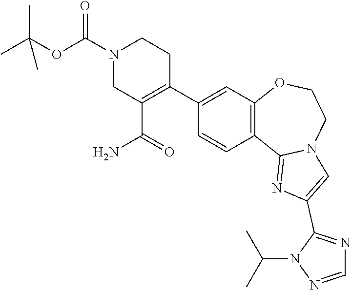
N1(C(OC(C)(C)C)=O)CC(C(=O)N)=C(C2=CC3=C(C=C2)C2=NC(C4=NC=NN4C(C)C)=CN2CCO3)CC1
